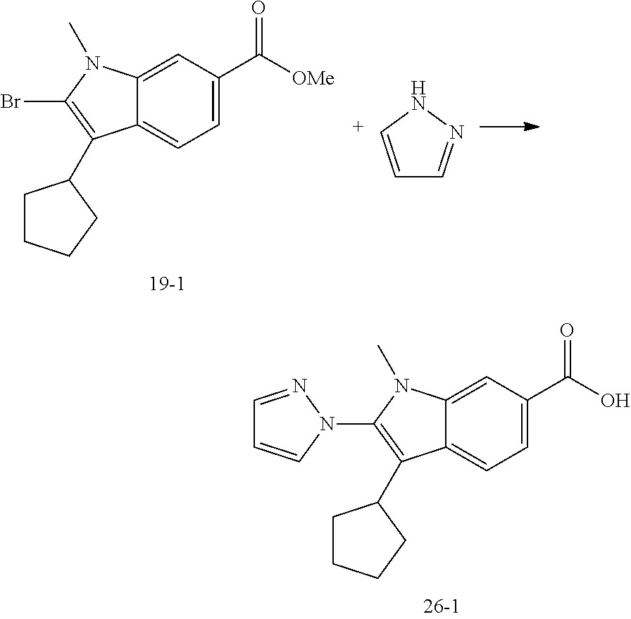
C1=C(C([OMe])=O)C=C2C(=C1)C(C1CCCC1)=C(Br)N2C.N1[C+]=CC=N1.C1=C(C(O)=O)C=C2C(=C1)C(C1CCCC1)=C(N1N=CC=C1)N2C
